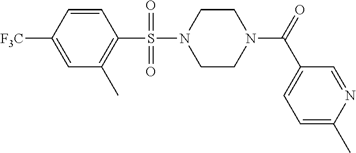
C1=CC([F3C])=CC(C)=C1S(N1CCN(C(=O)C2=CC=C(C)N=C2)CC1)(=O)=O
